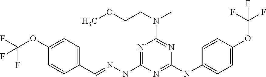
C1(C=NNC2=NC(N(CCOC)C)=NC(NC3=CC=C(OC(F)(F)F)C=C3)=N2)=CC=C(OC(F)(F)F)C=C1
